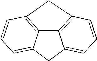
C12=C3C=CC=C1CC1=CC=CC(=C21)C3
